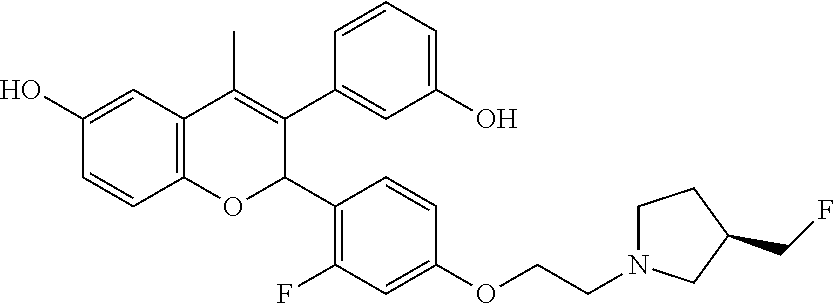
C12=C(C=C(O)C=C1)C(C)=C(C1=CC(O)=CC=C1)C(C1=C(F)C=C(OCCN3CCC(CF)C3)C=C1)O2
